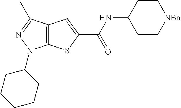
C12=C(C(C)=NN1C1CCCCC1)C=C(C(NC1CC[NBn]CC1)=O)S2
